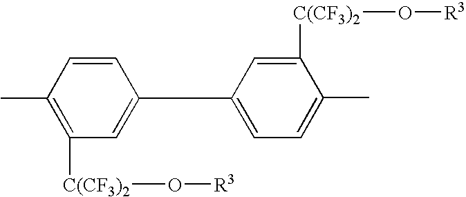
C1=CC(C)=C([C(CF3)2]O[R3])C=C1CC1=CC=C(C)C([C(CF3)2]O[R3])=C1
